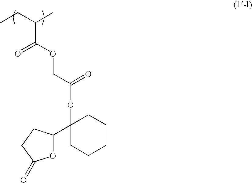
C1(C2(OC(=O)COC(=O)C(C)CC)CCCCC2)OC(=O)CC1
